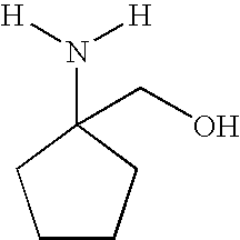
C1CCC(N([H])[H])(CO)C1
